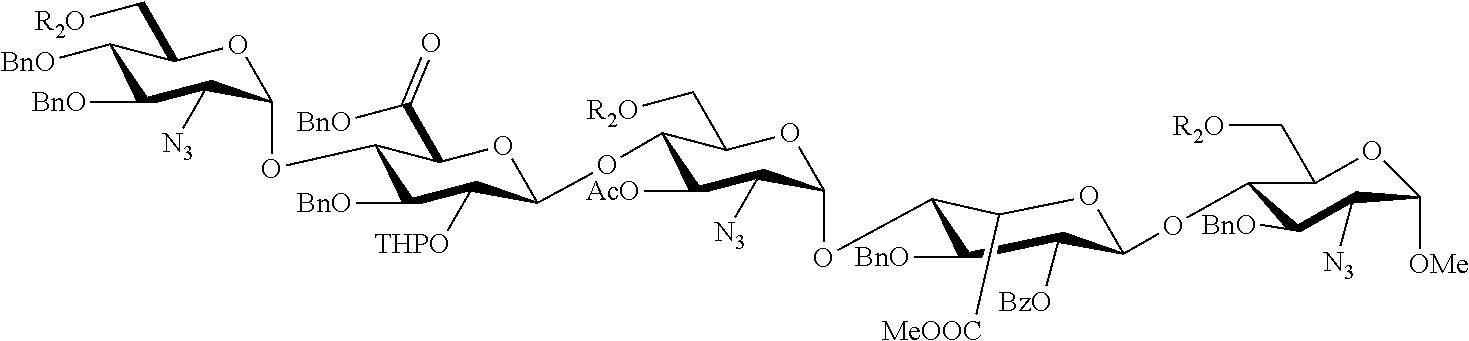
C1([BnO])C([BnO])C([N3])C(OC2C([BnO])C([THPO])C(OC3C([AcO])C([N3])C(OC4C([BnO])C([BzO])C(OC5C([BnO])C([N3])C([OMe])OC5C[R2O])OC4[MeOOC])OC3C[R2O])OC2C([BnO])=O)OC1C[R2O]
